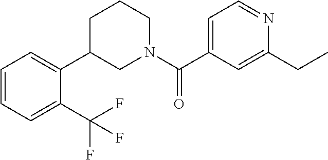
C1=C(C(N2CCCC(C3=CC=CC=C3C(F)(F)F)C2)=O)C=C(CC)N=C1
